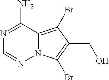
N1=C(N)C2=C(Br)C(CO)=C(Br)N2N=C1
